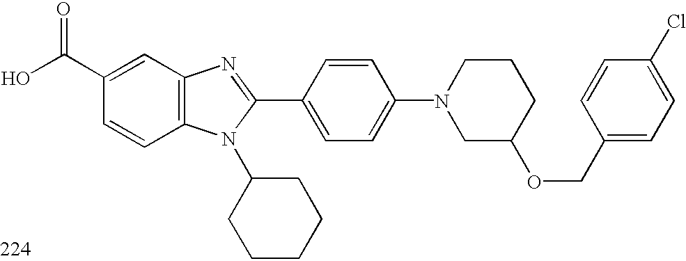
OC(C1=CC2=C(C=C1)N(C1CCCCC1)C(C1=CC=C(N3CC(OCC4=CC=C(Cl)C=C4)CCC3)C=C1)=N2)=O
